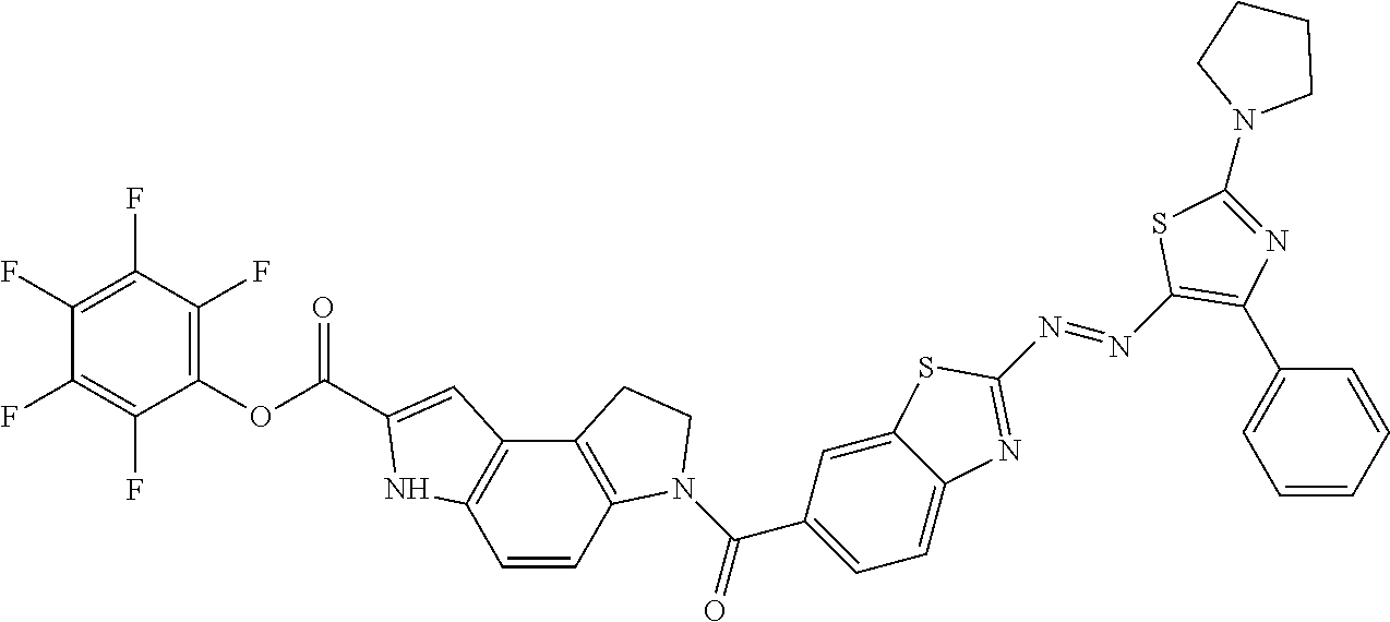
C1=CC2=C(C3=C1NC(C(OC1=C(F)C(F)=C(F)C(F)=C1F)=O)=C3)CCN2C(=O)C1=CC=C2C(=C1)SC(N=NC1=C(C3=CC=CC=C3)N=C(N3CCCC3)S1)=N2
